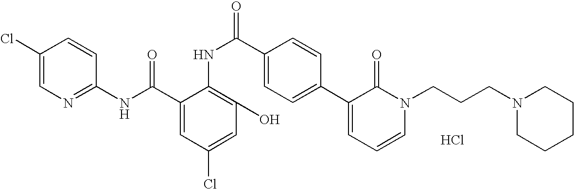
C1(NC(C2=CC(Cl)=CC(O)=C2NC(C2=CC=C(C3=CC=CN(CCCN4CCCCC4)C3=O)C=C2)=O)=O)=NC=C(Cl)C=C1.Cl
